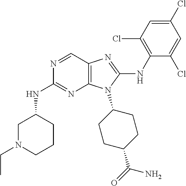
N1=CC2=C(N=C1NC1CN(CC)CCC1)N(C1CCC(C(=O)N)CC1)C(NC1=C(Cl)C=C(Cl)C=C1Cl)=N2
